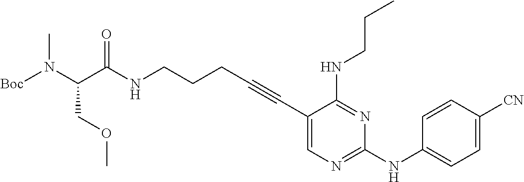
N(CCCC#CC1=CN=C(NC2=CC=C([CN])C=C2)N=C1NCCC)C(C(N([Boc])C)COC)=O
